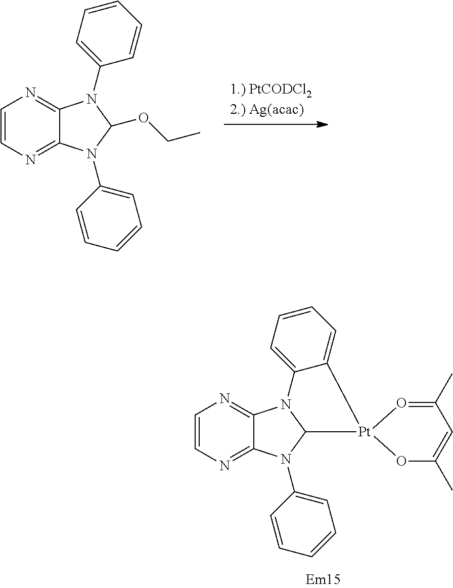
C1=CN=C2C(=N1)N1C3=CC=CC=C3[Pt]3(C1N2C1=CC=CC=C1)OC(C)=CC(C)=O3.C1=CN=C2C(=N1)N(C1=CC=CC=C1)C(OCC)N2C1=CC=CC=C1
